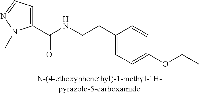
C1(C(NCCC2=CC=C(OCC)C=C2)=O)=CC=NN1C
